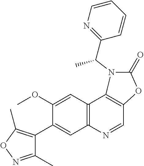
C12=C(C=C(OC)C(C3=C(C)ON=C3C)=C1)C1=C(C=N2)OC(=O)N1C(C1=NC=CC=C1)C
